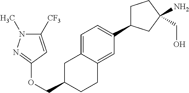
C1=C2C(=CC(C3CCC(CO)(N)C3)=C1)CCC(COC1=NN(C)C([CF3])=C1)C2
